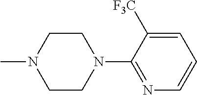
C1CN(C)CCN1C1=NC=CC=C1[F3C]
